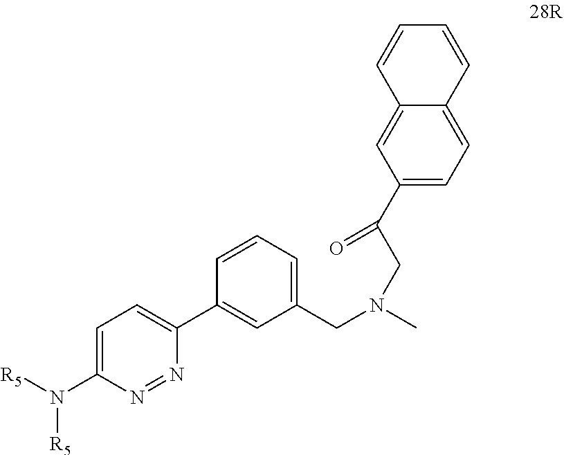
C1=C(N([R5])[R5])N=NC(C2=CC(CN(C)CC(C3=CC=C4C(=C3)C=CC=C4)=O)=CC=C2)=C1
